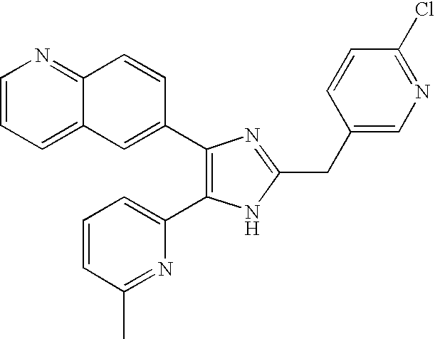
C1=CC=C2C(=N1)C=CC(C1=C(C3=CC=CC(C)=N3)NC(CC3=CN=C(Cl)C=C3)=N1)=C2
